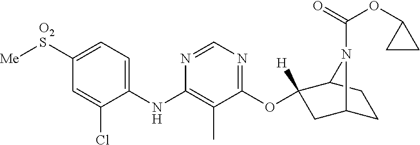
C1(NC2=C(C)C(OC3([H])CC4CCC3N4C(=O)OC3CC3)=NC=N2)=CC=C([O2S][Me])C=C1Cl
